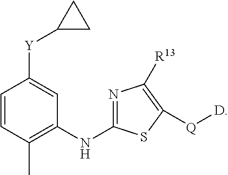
C1=CC(C)=C(NC2=NC([R13])=C([Q][D])S2)C=C1[Y]C1CC1
